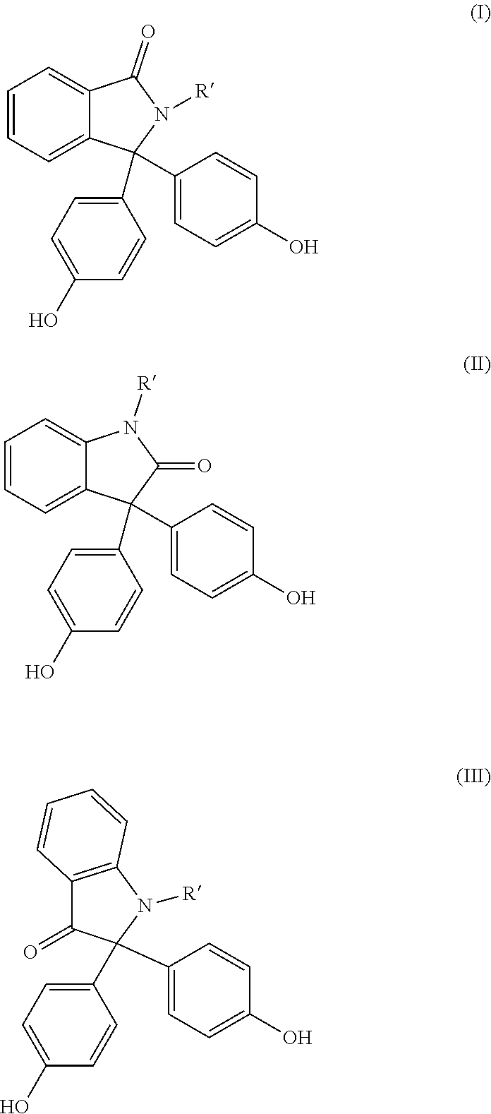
C1=CC=C2C(=C1)C(=O)N([R])C2(C1=CC=C(O)C=C1)C1=CC=C(O)C=C1.C1=CC=C2C(=C1)N([R])C(=O)C2(C1=CC=C(O)C=C1)C1=CC=C(O)C=C1.C1(C2(C3=CC=C(O)C=C3)N([R])C3=C(C2=O)C=CC=C3)=CC=C(O)C=C1
